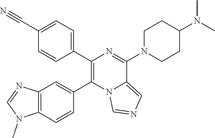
C1(C#N)=CC=C(C2=C(C3=CC4=C(C=C3)N(C)C=N4)N3C(=CN=C3)C(N3CCC(N(C)C)CC3)=N2)C=C1
